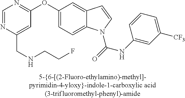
C(C1=CC(OC2=CC=C3C(=C2)C=CN3C(=O)NC2=CC([CF3])=CC=C2)=NC=N1)NCCF
